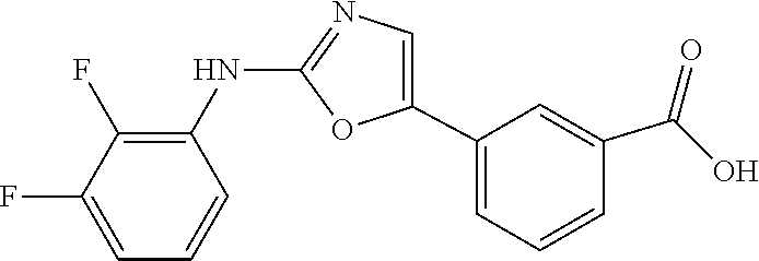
C1(NC2=C(F)C(F)=CC=C2)=NC=C(C2=CC=CC(C(=O)O)=C2)O1
